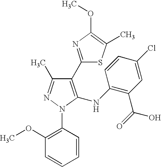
C1(C2=NC(OC)=C(C)S2)=C(NC2=C(C(=O)O)C=C(Cl)C=C2)N(C2=C(OC)C=CC=C2)N=C1C
